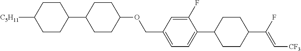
C1CC(C2CCC(OCC3=CC=C(C4CCC(C(F)=C[CF3])CC4)C(F)=C3)CC2)CCC1[C5H11]
